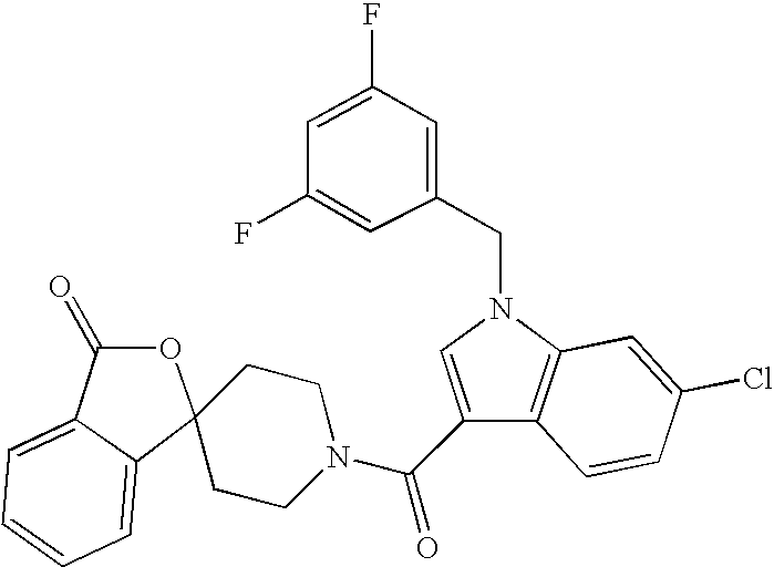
C1(C(N2CCC3(C4=CC=CC=C4C(=O)O3)CC2)=O)=CN(CC2=CC(F)=CC(F)=C2)C2=C1C=CC(Cl)=C2
